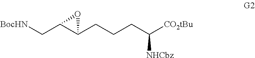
C1(CCCC([CO2tBu])[NHCbz])C(C[BocHN])O1
